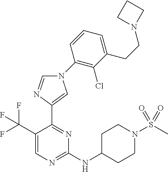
N1(C2=C(Cl)C(CCN3CCC3)=CC=C2)C=NC(C2=NC(NC3CCN(S(C)(=O)=O)CC3)=NC=C2C(F)(F)F)=C1
